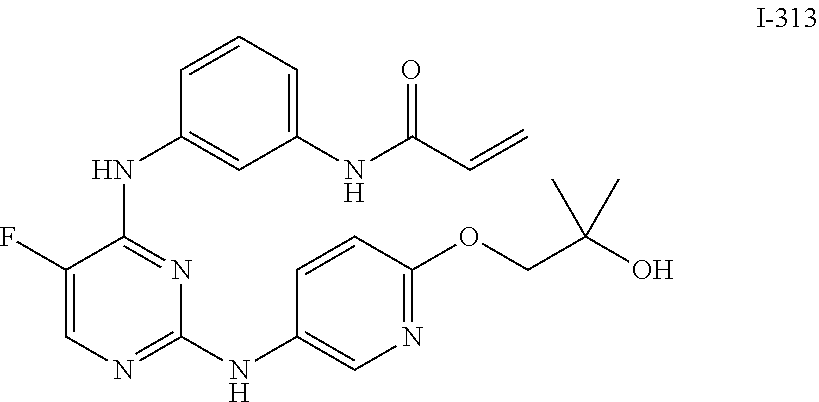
C1(F)=CN=C(NC2=CN=C(OCC(O)(C)C)C=C2)N=C1NC1=CC(NC(C=C)=O)=CC=C1
